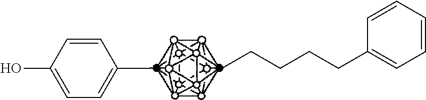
CC1=CC=C(O)C=C1.CCCCCC1=CC=CC=C1
